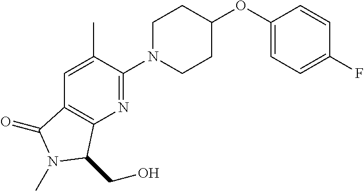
C1(OC2CCN(C3=NC4=C(C(=O)N(C)C4CO)C=C3C)CC2)=CC=C(F)C=C1
